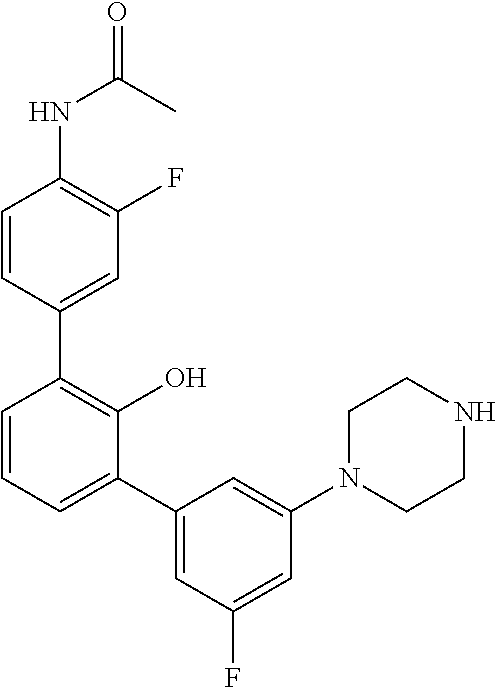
C1(NC(=O)C)=C(F)C=C(C2=C(O)C(C3=CC(F)=CC(N4CCNCC4)=C3)=CC=C2)C=C1
